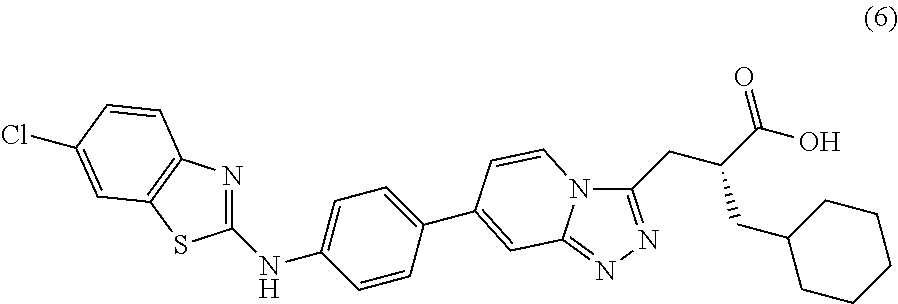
N12C(=NN=C1CC(C(O)=O)CC1CCCCC1)C=C(C1=CC=C(NC3=NC4=C(S3)C=C(Cl)C=C4)C=C1)C=C2
